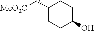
C1(C[MeO2C])CCC(O)CC1
